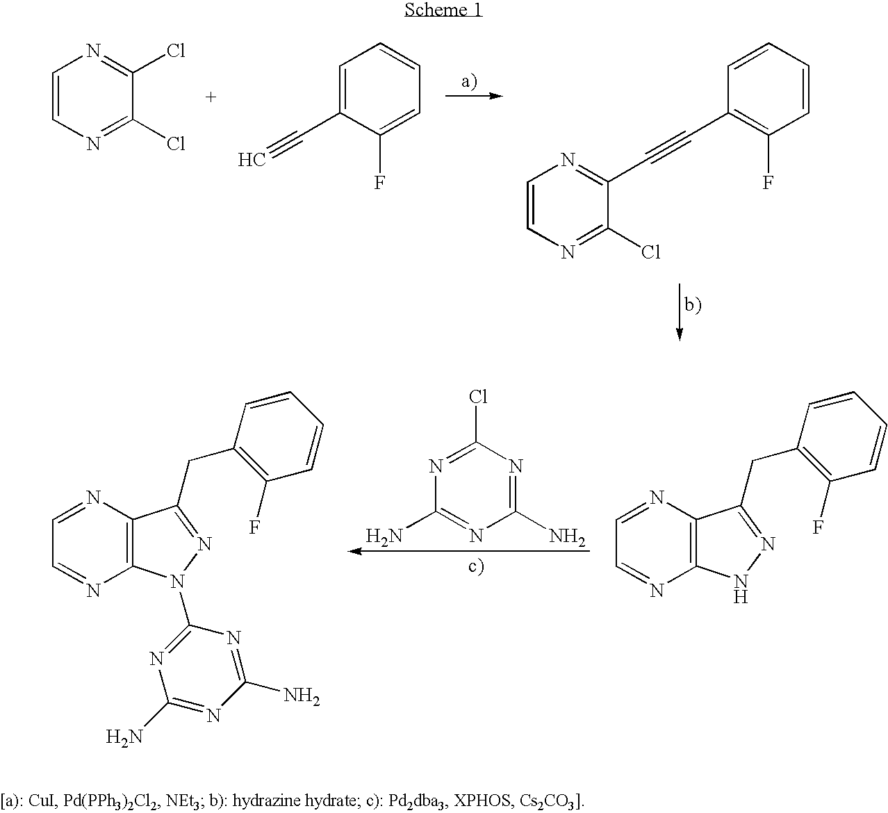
C1=CN=C(Cl)C(Cl)=N1.C1=C(C#C)C(F)=CC=C1.C1=CC=CC(F)=C1C#CC1=NC=CN=C1Cl.C1=NC2=C(N=C1)NN=C2CC1=C(F)C=CC=C1.N1=C(Cl)N=C(N)N=C1N.C1=NC2=C(N=C1)N(C1=NC(N)=NC(N)=N1)N=C2CC1=C(F)C=CC=C1
